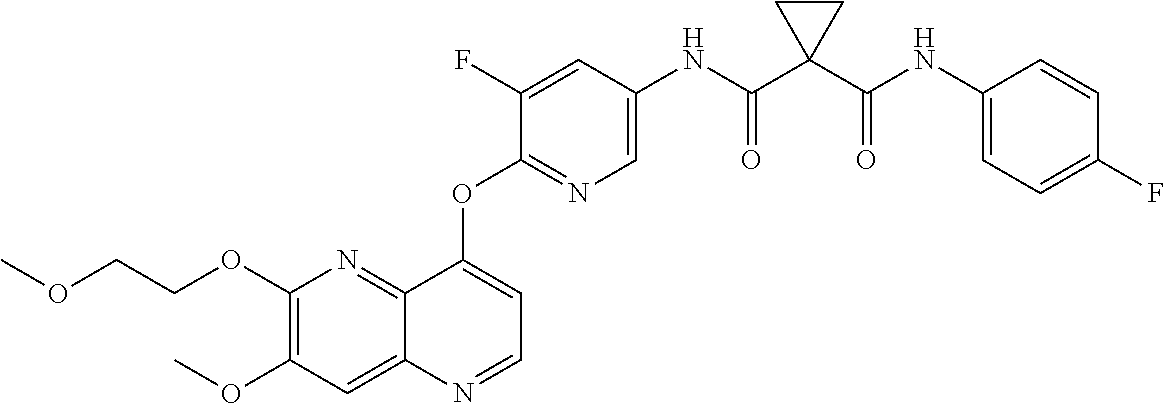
C1(OC)=C(OCCOC)N=C2C(=C1)N=CC=C2OC1=NC=C(NC(C2(C(NC3=CC=C(F)C=C3)=O)CC2)=O)C=C1F
